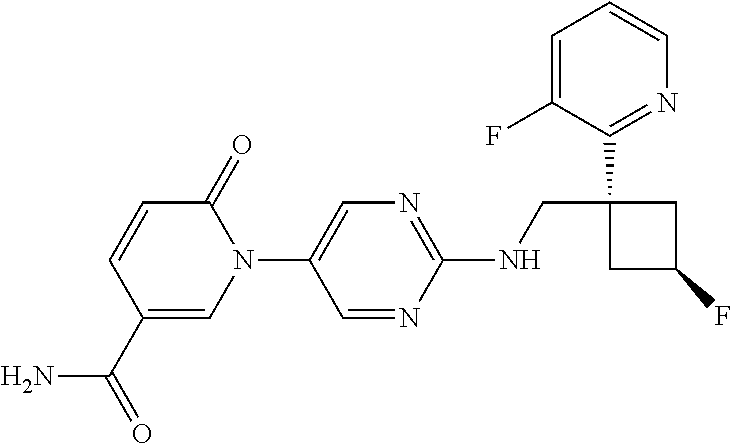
C1=C(F)C(C2(CNC3=NC=C(N4C=C(C(N)=O)C=CC4=O)C=N3)CC(F)C2)=NC=C1
